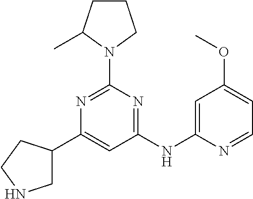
C1(NC2=CC(OC)=CC=N2)=NC(N2CCCC2C)=NC(C2CNCC2)=C1
